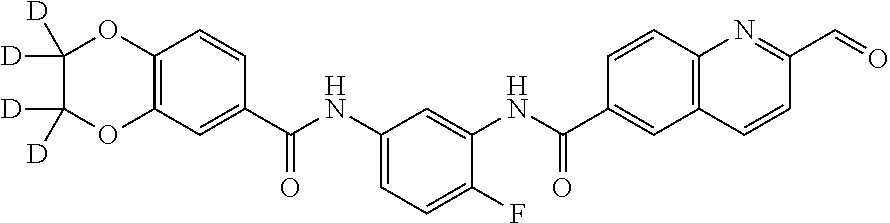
C12=C(C=C(C(NC3=CC=C(F)C(NC(=O)C4=CC5=C(C=C4)N=C(C=O)C=C5)=C3)=O)C=C1)OC([D])([D])C([D])([D])O2
